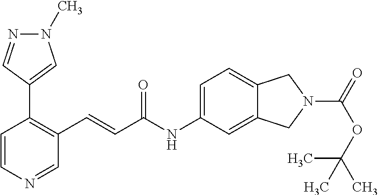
C1=CN=CC(C=CC(NC2=CC=C3C(=C2)CN(C(=O)OC(C)(C)C)C3)=O)=C1C1=CN(C)N=C1
